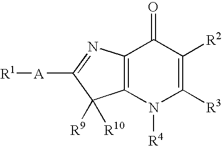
[R1][A]C1=NC2=C(C1([R9])[R10])N([R4])C([R3])=C([R2])C2=O
